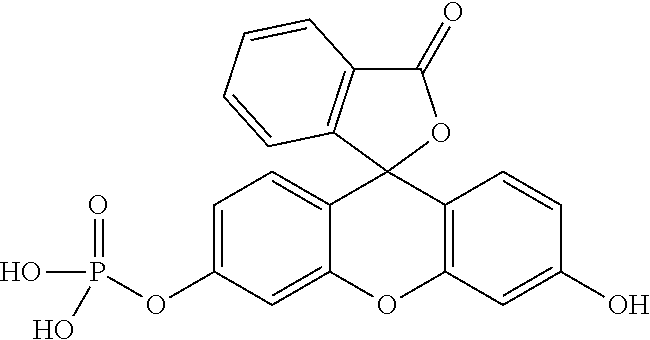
C12=CC=C(OP(O)(=O)O)C=C1OC1=C(C=CC(O)=C1)C21OC(=O)C2=C1C=CC=C2
